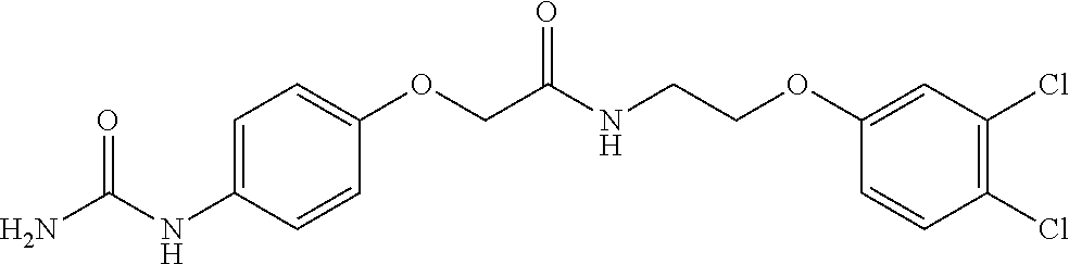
C1=C(NC(N)=O)C=CC(OCC(NCCOC2=CC(Cl)=C(Cl)C=C2)=O)=C1
